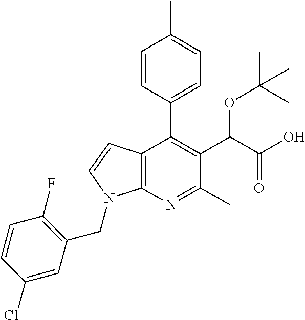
C1=CC(C2=C(C(C(O)=O)OC(C)(C)C)C(C)=NC3=C2C=CN3CC2=C(F)C=CC(Cl)=C2)=CC=C1C
